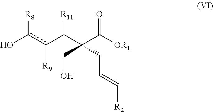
c([R9])(C(C(CC=C[R2])(C([OR1])=O)CO)[R11])c(O)[R8]
